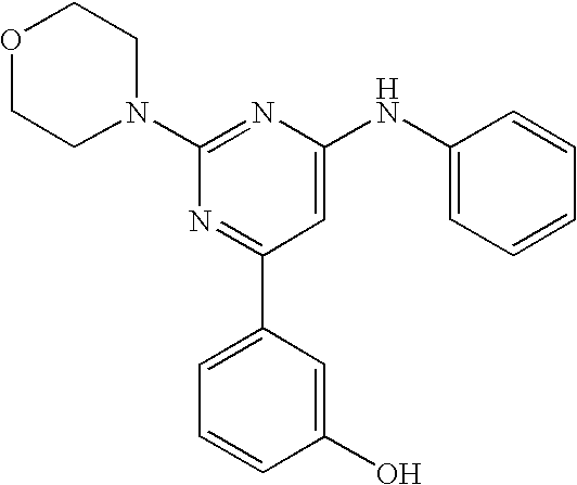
C1(N2CCOCC2)=NC(NC2=CC=CC=C2)=CC(C2=CC=CC(O)=C2)=N1
